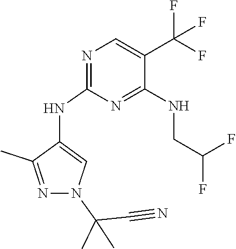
N1=C(NC2=CN(C(C)(C)C#N)N=C2C)N=C(NCC(F)F)C(C(F)(F)F)=C1
